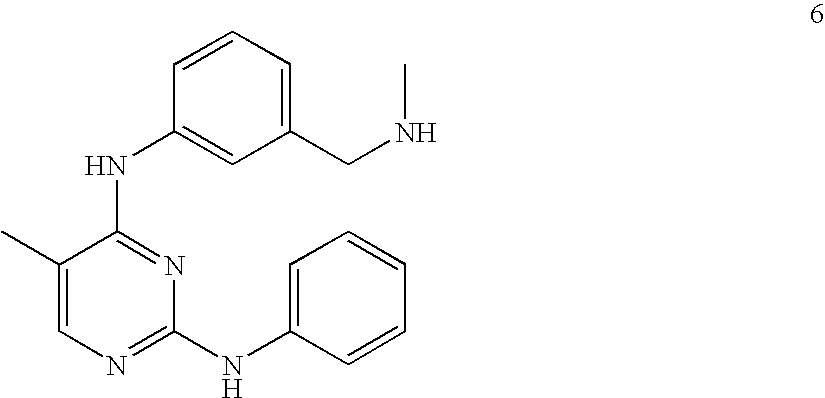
C1(CNC)=CC=CC(NC2=NC(NC3=CC=CC=C3)=NC=C2C)=C1
